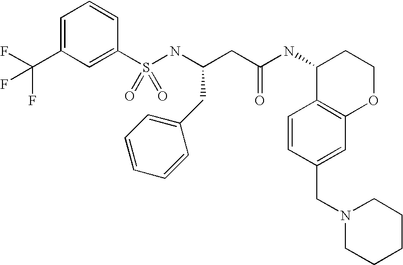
C1(S(NC(CC(NC2C3=C(OCC2)C=C(CN2CCCCC2)C=C3)=O)CC2=CC=CC=C2)(=O)=O)=CC(C(F)(F)F)=CC=C1
